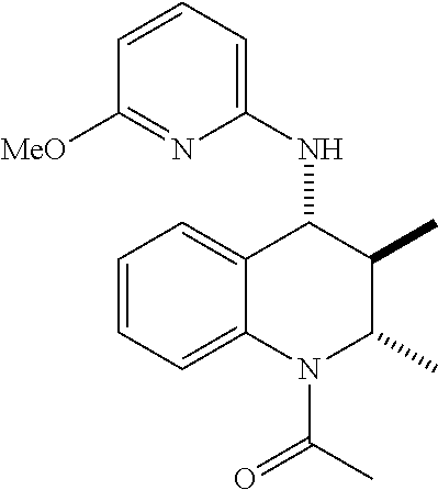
C1=CC=C2C(=C1)C(NC1=CC=CC([MeO])=N1)C(C)C(C)N2C(C)=O
